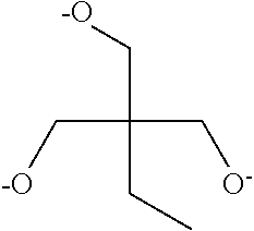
[-O]CC(C[-O])(C[O-])CC
